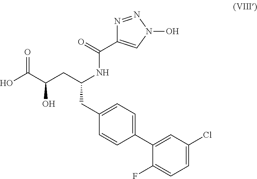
C1(C2=CC=C(CC(CC(C(O)=O)O)NC(C3=CN(O)N=N3)=O)C=C2)=CC(Cl)=CC=C1F
